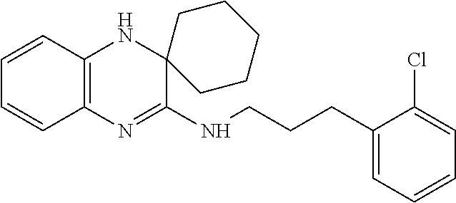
C1=CC2=C(C=C1)N=C(NCCCC1=CC=CC=C1Cl)C1(N2)CCCCC1
